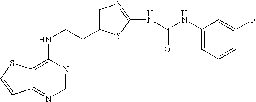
C(CNC1=C2C(=NC=N1)C=CS2)C1=CN=C(NC(=O)NC2=CC=CC(F)=C2)S1
